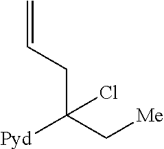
C(C(C[Me])([Pyd])Cl)C=C
